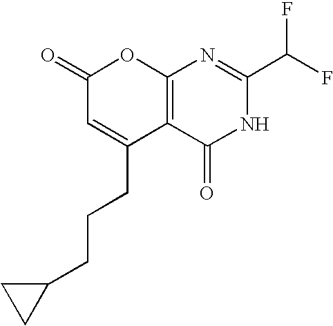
C12=C(C(=O)NC(C(F)F)=N1)C(CCCC1CC1)=CC(=O)O2
